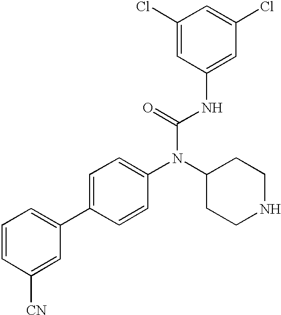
C1=CC([CN])=CC(C2=CC=C(N(C3CCNCC3)C(=O)NC3=CC(Cl)=CC(Cl)=C3)C=C2)=C1
